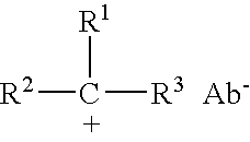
[R2]C([R3   Ab-])[R1]
